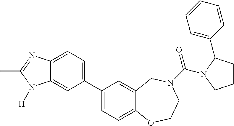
C1(C2=CC=C3C(=C2)N([H])C(C)=N3)=CC=C2C(=C1)CN(C(=O)N1C(C3=CC=CC=C3)CCC1)CCO2
